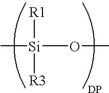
C[Si]([R1])([R3])OC
